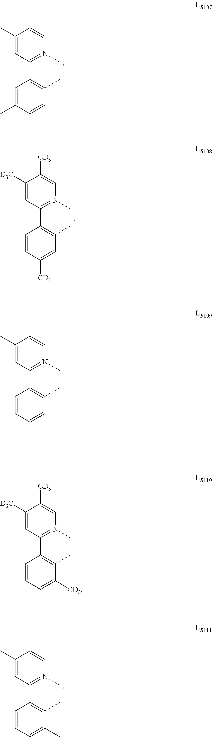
C1=C(C)C=CC(C)=C1C1=N(C)C=C(C)C(C)=C1.C1=CC([CD3])=CC(C)=C1C1=N(C)C=C([CD3])C([D3C])=C1.C1=CC(C)=CC(C)=C1C1=N(C)C=C(C)C(C)=C1.C1=CC=C(C)C(C)=C1C1=N(C)C=C(C)C(C)=C1.C1=CC=C([CD3])C(C)=C1C1=N(C)C=C([CD3])C([D3C])=C1
